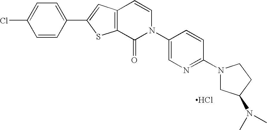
C1=C(C2=CC3=C(S2)C(=O)N(C2=CN=C(N4CC(N(C)C)CC4)C=C2)C=C3)C=CC(Cl)=C1.Cl
